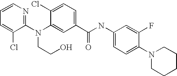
C1=CN=C(N(C2=CC(C(NC3=CC=C(N4CCCCC4)C(F)=C3)=O)=CC=C2Cl)CCO)C(Cl)=C1
